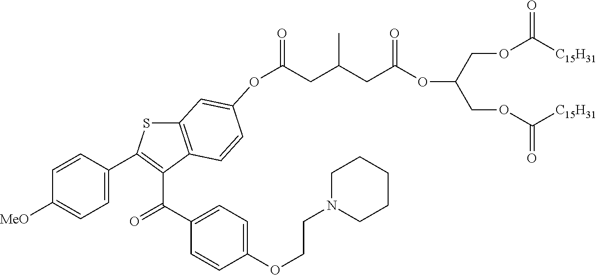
C(CC(CC(OC(COC([C15H31])=O)COC([C15H31])=O)=O)C)(=O)OC1=CC2=C(C(C(C3=CC=C(OCCN4CCCCC4)C=C3)=O)=C(C3=CC=C([MeO])C=C3)S2)C=C1
